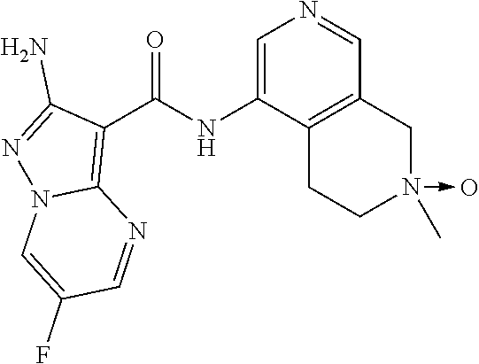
C1=C(NC(C2=C3N(N=C2N)C=C(F)C=N3)=O)C2=C(C=N1)CN(C)(->O)CC2
